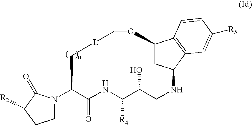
C1N(C2C(=O)NC([R4])C(O)CNC3CC(C4=C3C=C([R5])C=C4)OC[L]C2)C(=O)C([R2])C1
